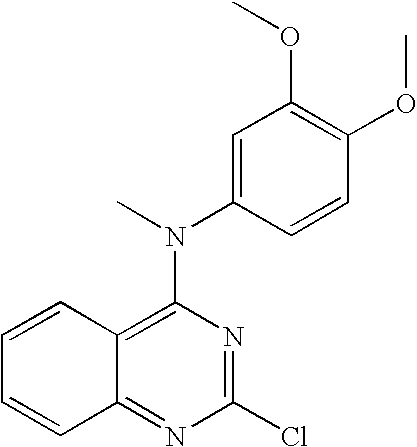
C12=C(N(C)C3=CC(OC)=C(OC)C=C3)N=C(Cl)N=C1C=CC=C2
